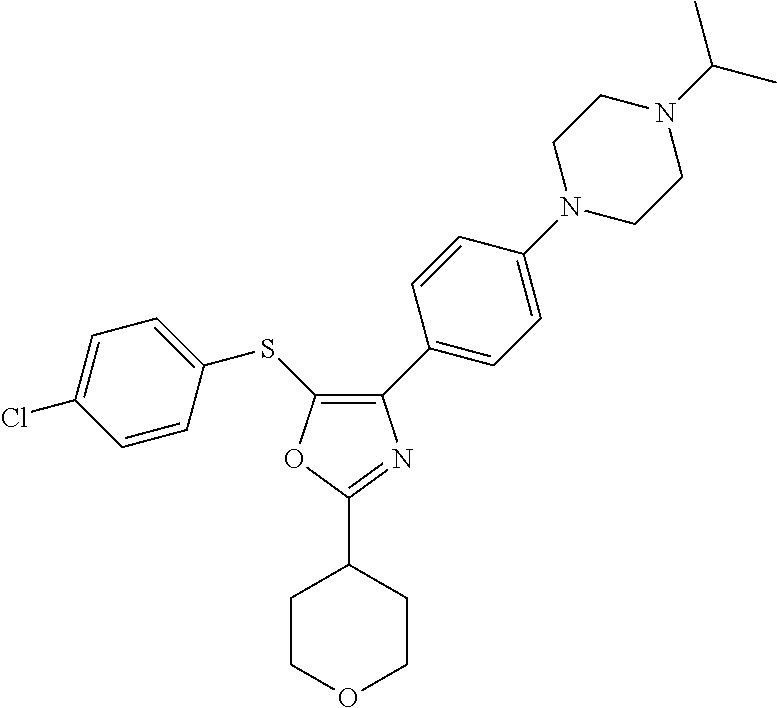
C1(C2=CC=C(N3CCN(C(C)C)CC3)C=C2)=C(SC2=CC=C(Cl)C=C2)OC(C2CCOCC2)=N1
